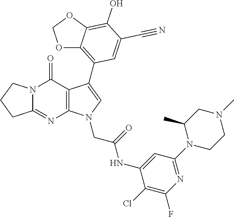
C12=NC3=C(C(=O)N1CCC2)C(C1=C2OCOC2=C(O)C(C#N)=C1)=CN3CC(NC1=CC(N2CCN(C)CC2C)=NC(F)=C1Cl)=O
